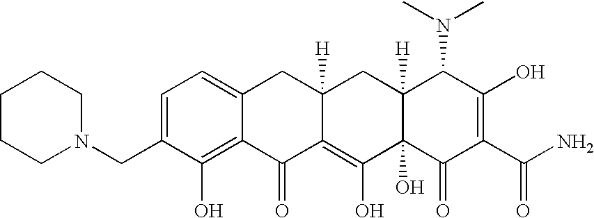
N1(CC2=CC=C3C(=C2O)C(=O)C2=C(O)C4(O)C([H])(CC2([H])C3)C(N(C)C)C(O)=C(C(N)=O)C4=O)CCCCC1
